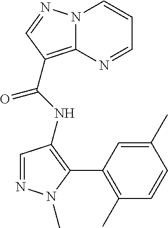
N12C(=C(C(=O)NC3=C(C4=C(C)C=CC(C)=C4)N(C)N=C3)C=N1)N=CC=C2
